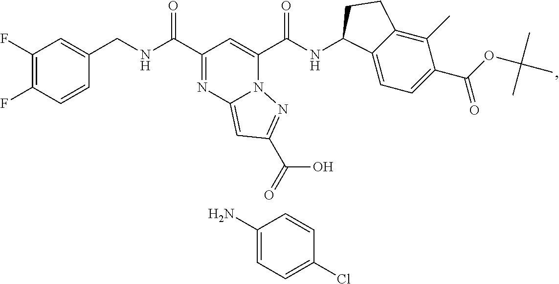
C1(F)=C(F)C=CC(CNC(=O)C2=NC3=CC(C(O)=O)=NN3C(C(NC3C4=CC=C(C(OC(C)(C)C)=O)C(C)=C4CC3)=O)=C2)=C1.C1(N)=CC=C(Cl)C=C1
